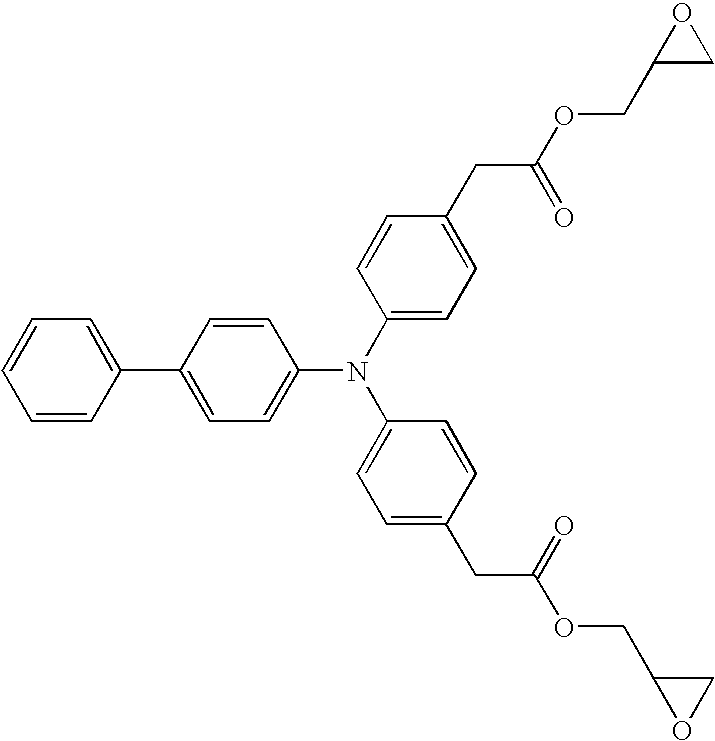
C1=CC(C2=CC=C(N(C3=CC=C(CC(OCC4CO4)=O)C=C3)C3=CC=C(CC(=O)OCC4OC4)C=C3)C=C2)=CC=C1
